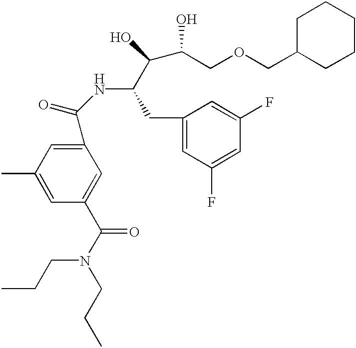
C1(C(NC(C(O)C(O)COCC2CCCCC2)CC2=CC(F)=CC(F)=C2)=O)=CC(C)=CC(C(N(CCC)CCC)=O)=C1
